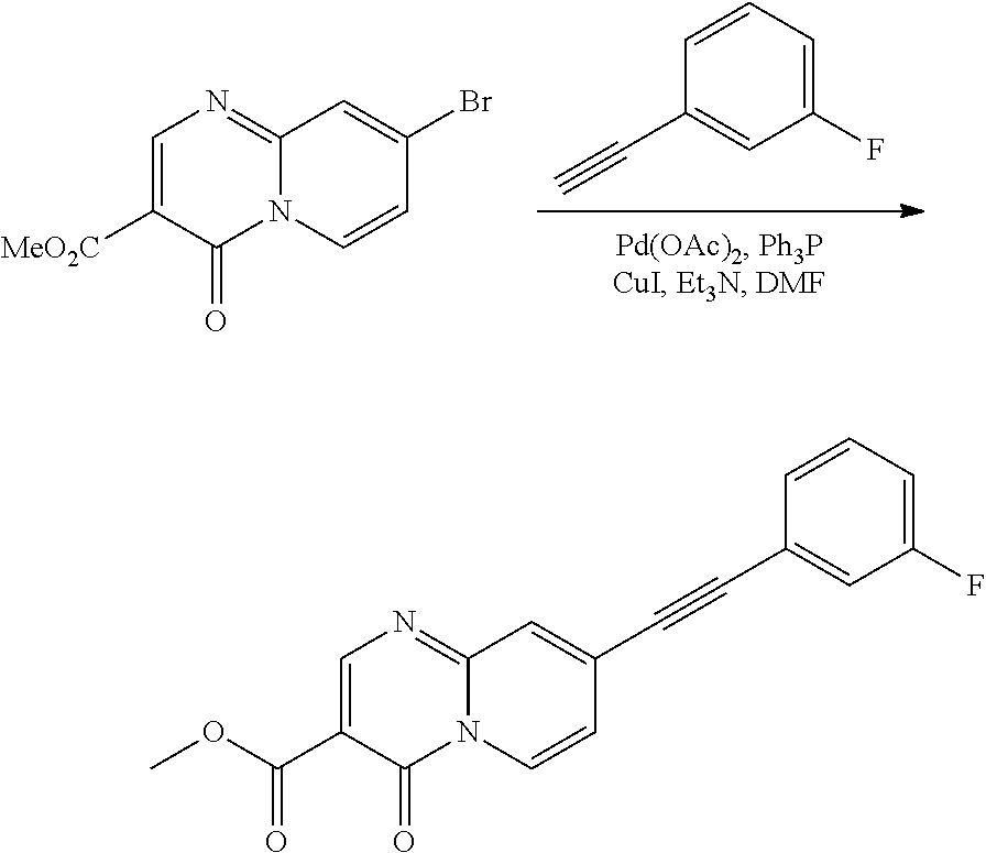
C1(C#C)=CC(F)=CC=C1.N12C(=NC=C([MeO2C])C1=O)C=C(Br)C=C2.N12C(=NC=C(C(OC)=O)C1=O)C=C(C#CC1=CC(F)=CC=C1)C=C2
